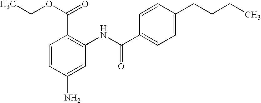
C1=CC(N)=CC(NC(=O)C2=CC=C(CCCC)C=C2)=C1C(=O)OCC
